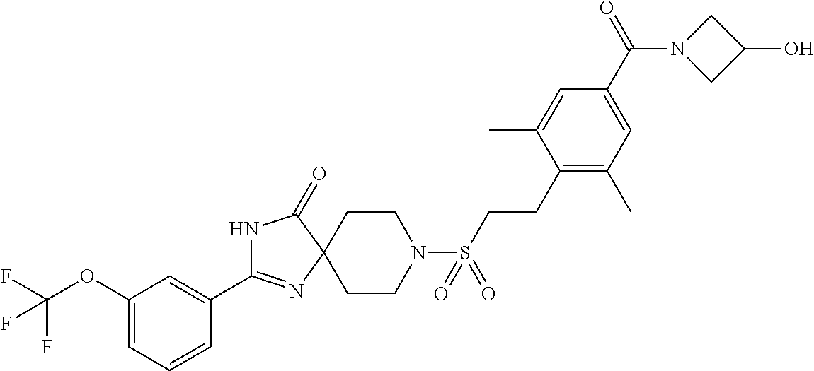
C1=CC(C2=NC3(C(=O)N2)CCN(S(=O)(=O)CCC2=C(C)C=C(C(=O)N4CC(O)C4)C=C2C)CC3)=CC(OC(F)(F)F)=C1
